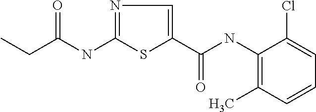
C(NC1=NC=C(C(=O)NC2=C(C)C=CC=C2Cl)S1)(=O)CC
